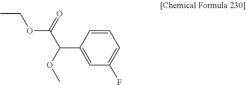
C1=CC(C(C(OCC)=O)OC)=CC(F)=C1
